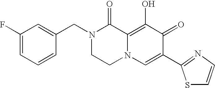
C1(CN2CCN3C(=C(O)C(=O)C(C4=NC=CS4)=C3)C2=O)=CC(F)=CC=C1
